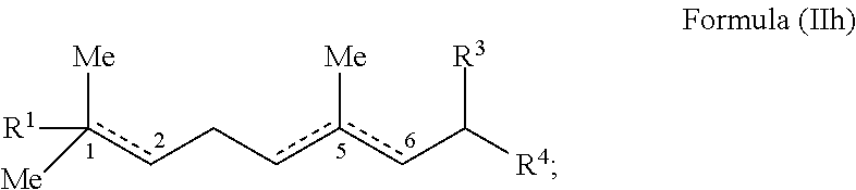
[Me]c(cCcc(cC([R4])[R3])[Me])([Me])[R1]
